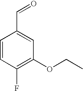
C1=CC(F)=C(OCC)C=C1C=O
